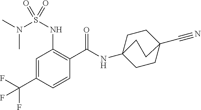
C1=C(C(F)(F)F)C=CC(C(=O)NC23CCC(C#N)(CC2)CC3)=C1NS(N(C)C)(=O)=O
